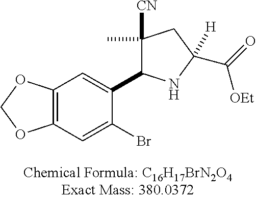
C12=C(C=C(Br)C(C3C(C)([CN])CC(C(=O)[OEt])([H])N3)=C1)OCO2
